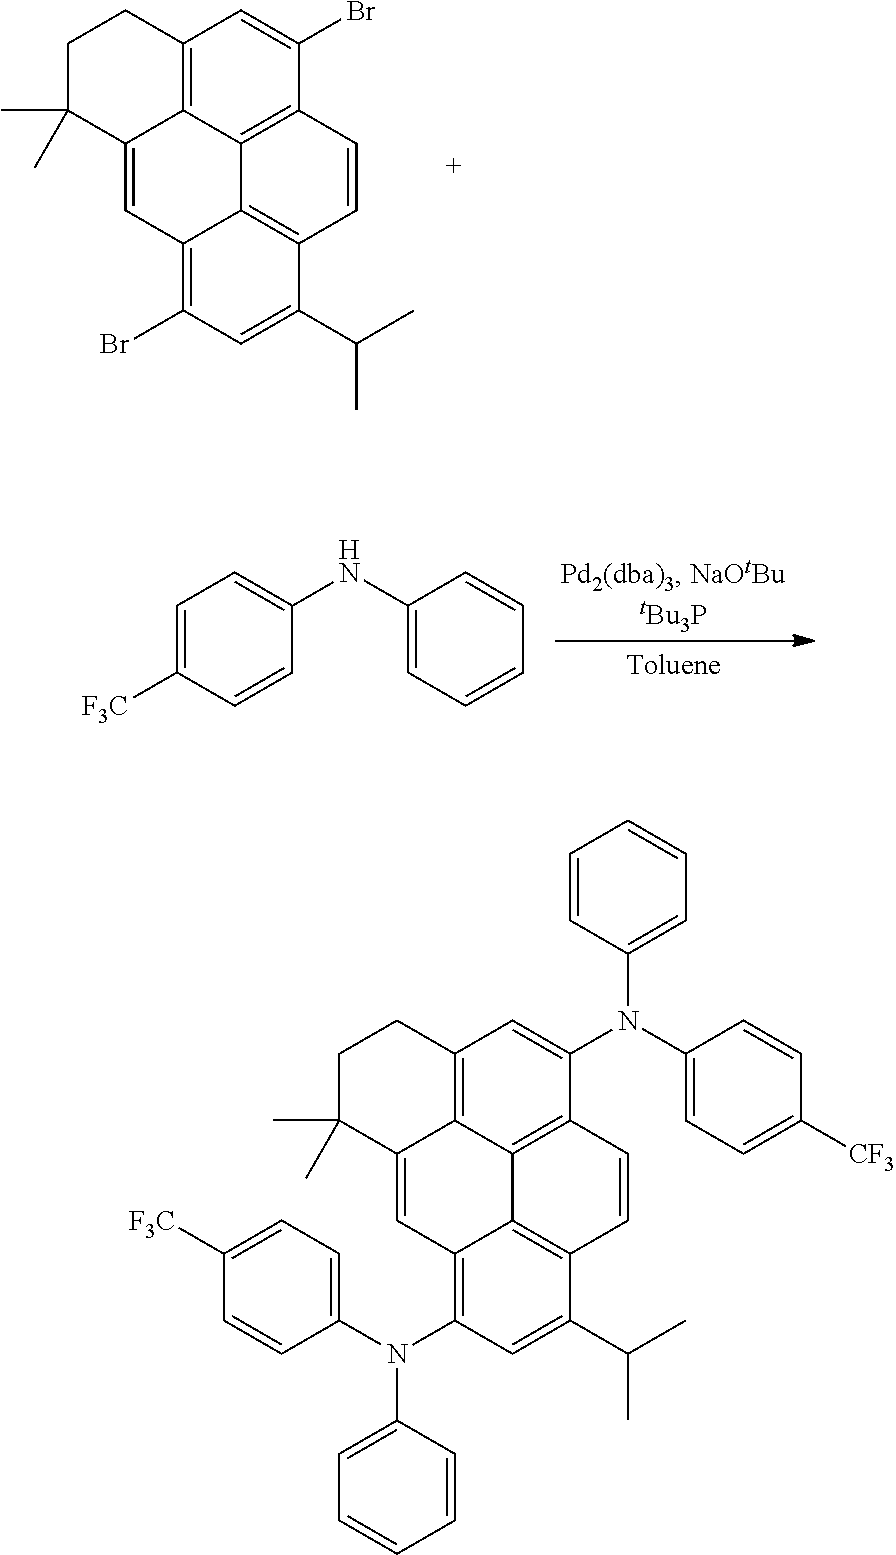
C1C(C)(C)C2=CC3=C(Br)C=C(C(C)C)C4=C3C3=C(C(Br)=CC(=C23)C1)C=C4.C1=C([F3C])C=CC(NC2=CC=CC=C2)=C1.C1C(C)(C)C2=CC3=C(N(C4=CC=CC=C4)C4=CC=C([F3C])C=C4)C=C(C(C)C)C4=C3C3=C(C(N(C5=CC=C([CF3])C=C5)C5=CC=CC=C5)=CC(=C23)C1)C=C4
